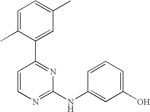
C1=C(C)C(C2=NC(NC3=CC(O)=CC=C3)=NC=C2)=CC(C)=C1
